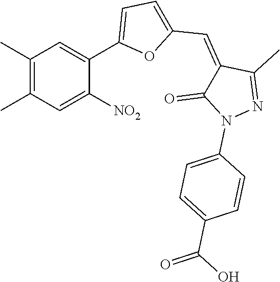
C1(C)=C(C)C=C([NO2])C(C2=CC=C(C=C3C(=O)N(C4=CC=C(C(=O)O)C=C4)N=C3C)O2)=C1
